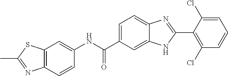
C1(NC(C2=CC=C3C(=C2)NC(C2=C(Cl)C=CC=C2Cl)=N3)=O)=CC2=C(C=C1)N=C(C)S2
